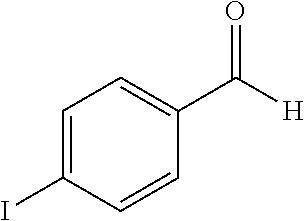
C1=C(C(=O)[H])C=CC(I)=C1
